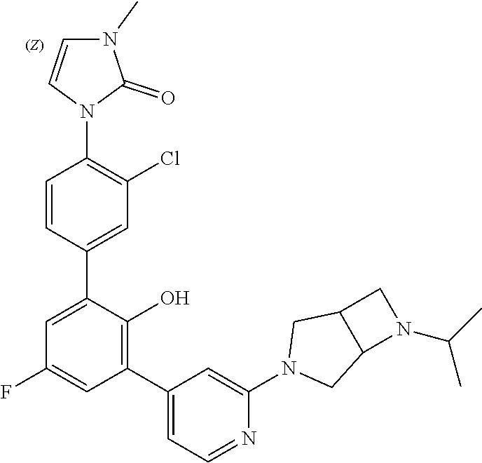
C1=C(C2=CC(Cl)=C(N3C(=O)N(C)C=C3)C=C2)C(O)=C(C2=CC=NC(N3CC4C(C3)CN4C(C)C)=C2)C=C1F
